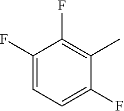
C1=C(F)C(F)=C(C)C(F)=C1
